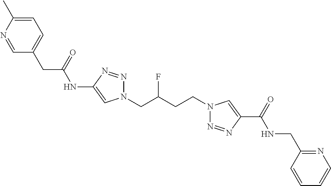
C1(NC(CC2=CC=C(C)N=C2)=O)=CN(CC(CCN2N=NC(C(=O)NCC3=NC=CC=C3)=C2)F)N=N1
